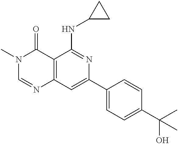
C12=C(C=C(C3=CC=C(C(C)(O)C)C=C3)N=C1NC1CC1)N=CN(C)C2=O
